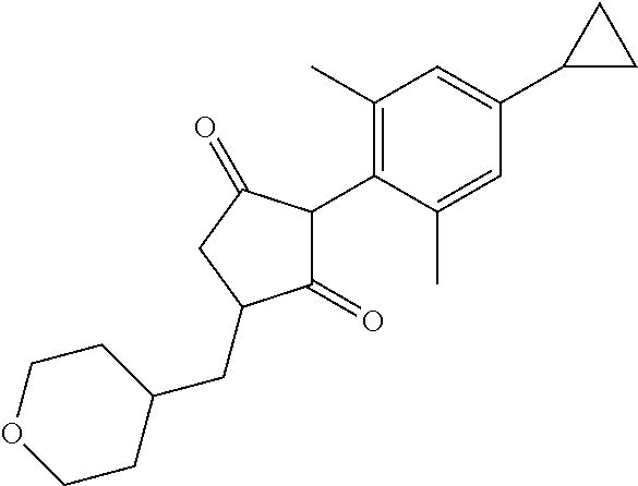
C1(=O)C(C2=C(C)C=C(C3CC3)C=C2C)C(=O)CC1CC1CCOCC1
